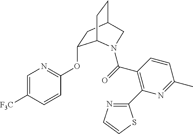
C1=C([F3C])C=CC(OC2CC3CCC2N(C(=O)C2=C(C4=NC=CS4)N=C(C)C=C2)C3)=N1
